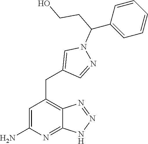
C(C1=CN(C(C2=CC=CC=C2)CCO)N=C1)C1=C2C(=NC(N)=C1)NN=N2
